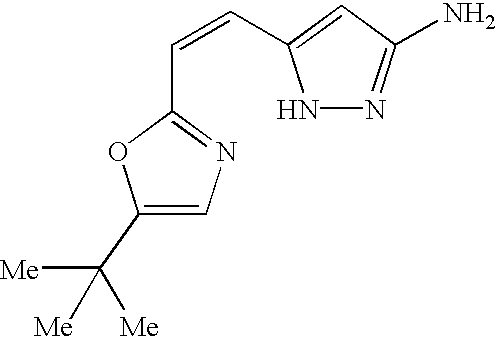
C1(C([Me])([Me])[Me])=CN=C(C=CC2=CC(N)=NN2)O1
